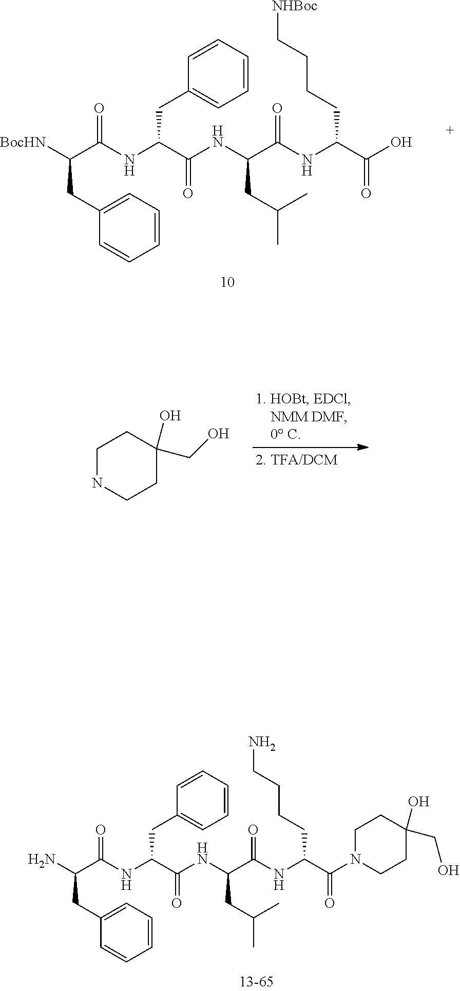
C1=CC=C(CC([BocHN])C(NC(CC2=CC=CC=C2)C(NC(C(NC(C(O)=O)CCCC[NHBoc])=O)CC(C)C)=O)=O)C=C1.C1NCCC(O)(CO)C1.C1=CC=C(CC(N)C(NC(CC2=CC=CC=C2)C(NC(C(NC(C(=O)N2CCC(O)(CO)CC2)CCCCN)=O)CC(C)C)=O)=O)C=C1
